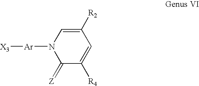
N1([Ar][X3])C(=[Z])C([R4])=CC([R2])=C1
